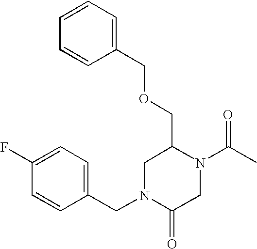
C1N(CC2=CC=C(F)C=C2)C(=O)CN(C(C)=O)C1COCC1=CC=CC=C1
